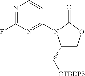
C1(C[OTBDPS])COC(=O)N1C1=NC(F)=NC=C1
